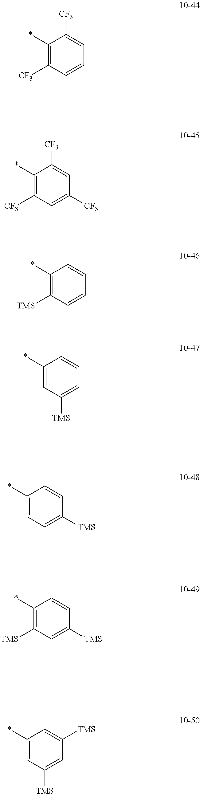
C1(*)=C([CF3])C=C([CF3])C=C1[CF3].C1(*)=C([TMS])C=CC=C1.C1(*)=CC([TMS])=CC=C1.C1(*)=CC=C([TMS])C=C1.C1(*)=C([TMS])C=C([TMS])C=C1.C1(*)=CC([TMS])=CC([TMS])=C1.C1(*)=C([CF3])C=CC=C1[CF3]
